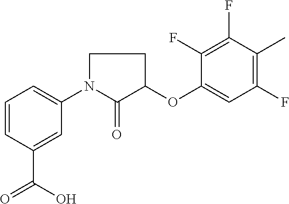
C1=CC(C(=O)O)=CC(N2C(=O)C(OC3=CC(F)=C(C)C(F)=C3F)CC2)=C1
